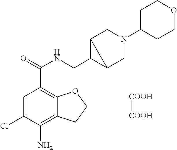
C1=C(Cl)C(N)=C2C(=C1C(=O)NCC1C3CN(C4CCOCC4)CC13)OCC2.[COOH][COOH]
